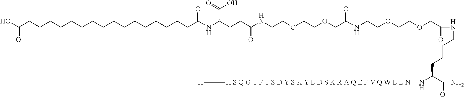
OC(CCCCCCCCCCCCCCCCC(NC(CCC(NCCOCCOCC(NCCOCCOCC(=O)NCCCCC(N[H S Q G T F T S D Y S K Y L D S K R A Q E F V Q W L L N][H])C(=O)N)=O)=O)C(=O)O)=O)=O
